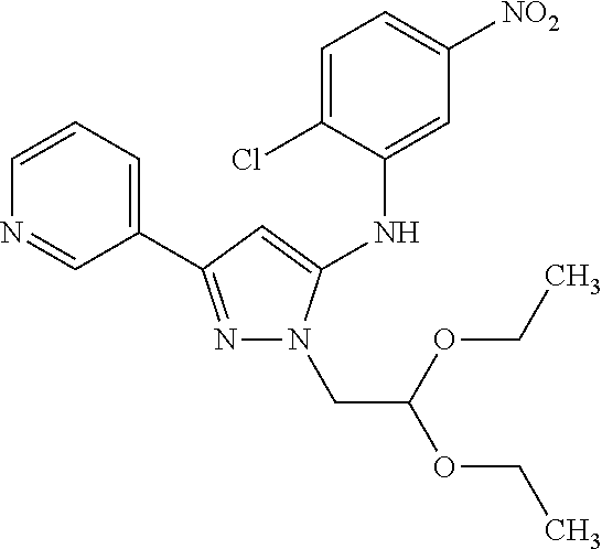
N1=C(C2=CC=CN=C2)C=C(NC2=CC([NO2])=CC=C2Cl)N1CC(OCC)OCC
